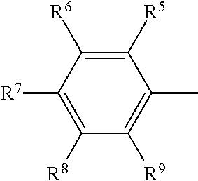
C1([R8])=C([R7])C([R6])=C([R5])C(C)=C1[R9]
